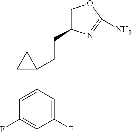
C1C(CCC2(C3=CC(F)=CC(F)=C3)CC2)N=C(N)O1
